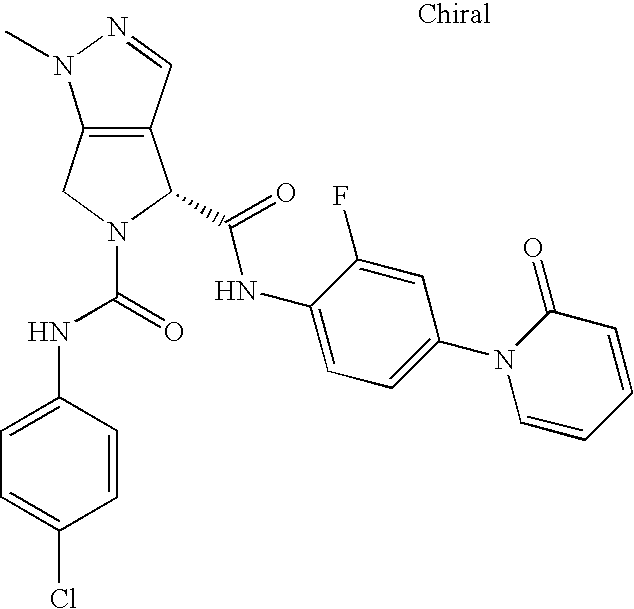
C12=C(C=NN1C)C(C(=O)NC1=CC=C(N3C=CC=CC3=O)C=C1F)N(C(=O)NC1=CC=C(Cl)C=C1)C2
